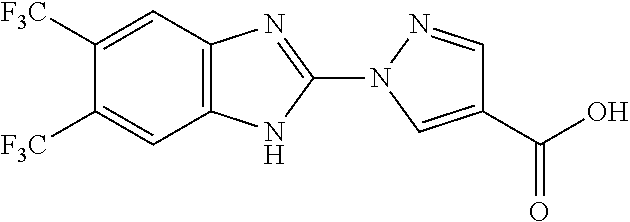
C1(N2C=C(C(O)=O)C=N2)=NC2=C(N1)C=C([F3C])C([F3C])=C2
